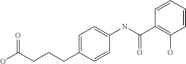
C1=CC=CC(C(NC2=CC=C(CCCC(O)=O)C=C2)=O)=C1O
